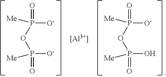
[[Al3+]].[O-]P(OP([O-])([Me])=O)(=O)[Me].[O-]P(OP(O)([Me])=O)(=O)[Me]
